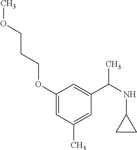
C1(OCCCOC)=CC(C)=CC(C(NC2CC2)C)=C1
